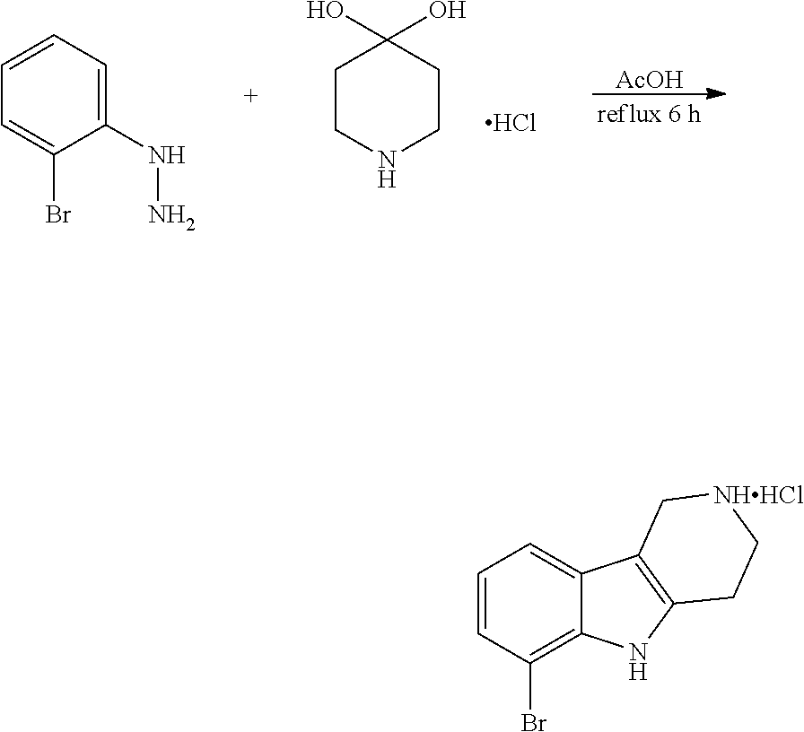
C1=CC=C(NN)C(Br)=C1.C1CNCCC1(O)O.Cl.[AcOH].C1=CC(Br)=C2C(=C1)C1=C(N2)CC[NHHCl]C1
